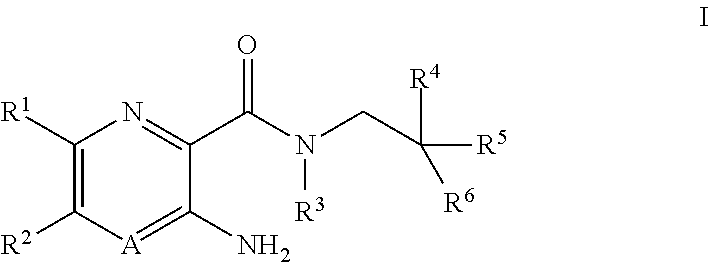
C1([R1])=C([R2])[A]=C(N)C(C(N([R3])CC([R6])([R5])[R4])=O)=N1
